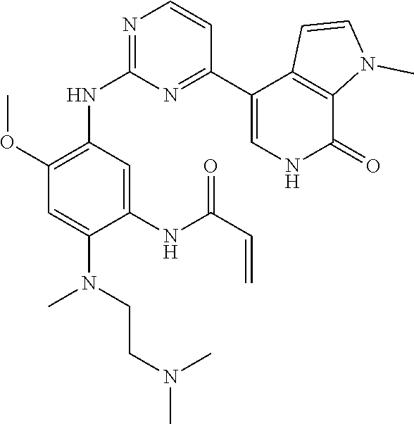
C1=C(N(C)CCN(C)C)C(NC(C=C)=O)=CC(NC2=NC=CC(C3=CNC(=O)C4=C3C=CN4C)=N2)=C1OC
